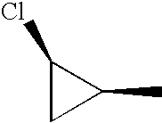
C1(Cl)CC1C
